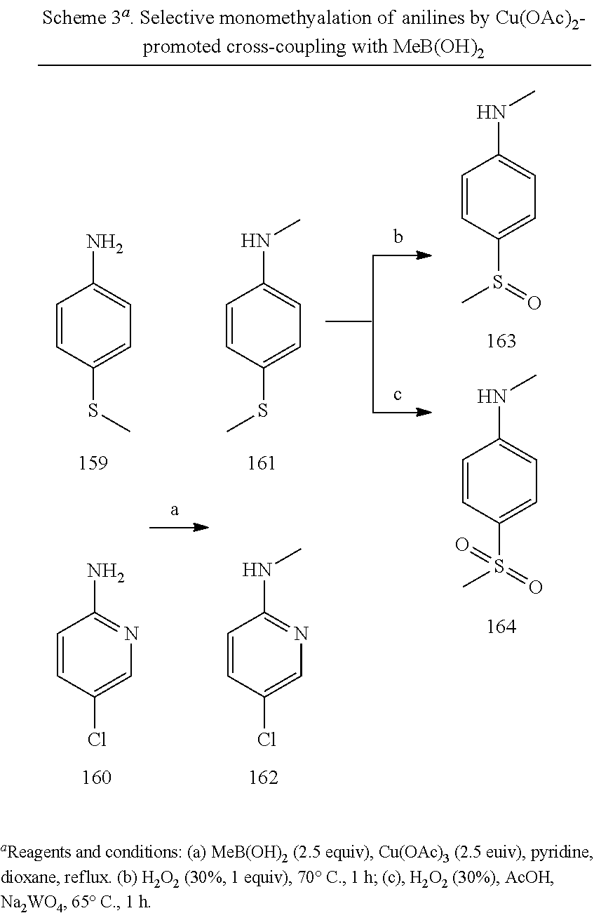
C1=CC(SC)=CC=C1N.C1=CC(Cl)=CN=C1N.C1=CC(Cl)=CN=C1NC.C1=CC(S(=O)C)=CC=C1NC.C1=CC(S(=O)(C)=O)=CC=C1NC.C1=CC(SC)=CC=C1NC
